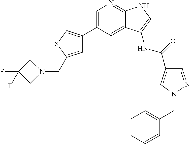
C1(C2=CSC(CN3CC(F)(F)C3)=C2)=CN=C2C(=C1)C(NC(C1=CN(CC3=CC=CC=C3)N=C1)=O)=CN2
